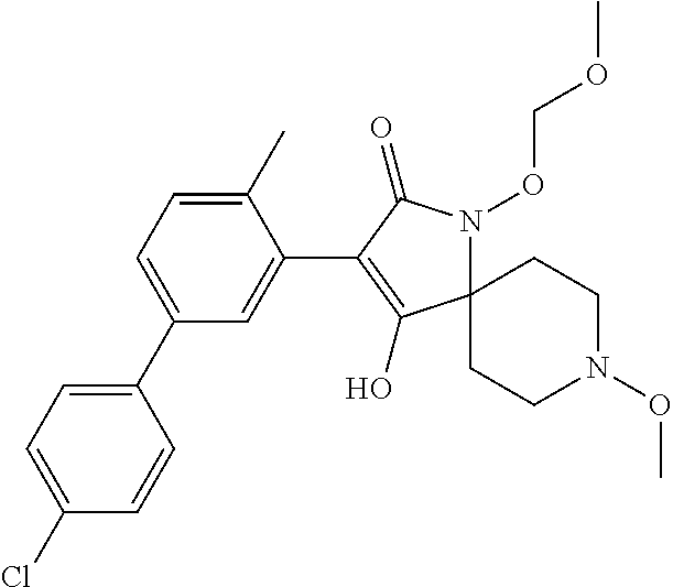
C1(C)=CC=C(C2=CC=C(Cl)C=C2)C=C1C1=C(O)C2(N(OCOC)C1=O)CCN(OC)CC2
